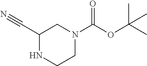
C1(C#N)NCCN(C(OC(C)(C)C)=O)C1
